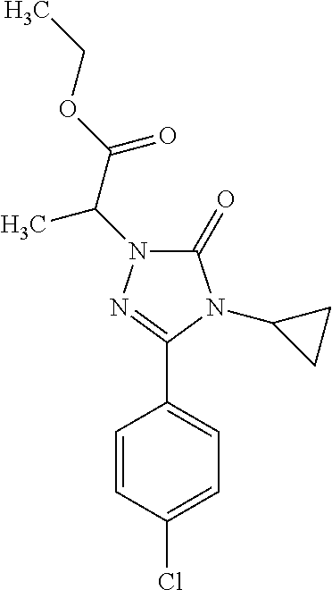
C1(C2=NN(C(C)C(=O)OCC)C(=O)N2C2CC2)=CC=C(Cl)C=C1
